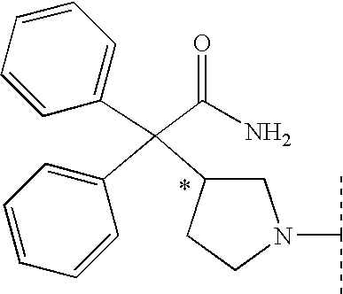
C1C(C(C2=CC=CC=C2)(C2=CC=CC=C2)C(N)=O)CCN1C(C)C
